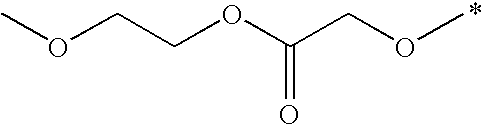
COCCOC(=O)COC
